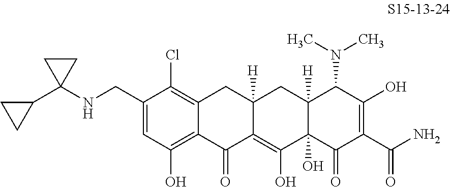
C12=C(Cl)C(CNC3(C4CC4)CC3)=CC(O)=C1C(=O)C1=C(O)C3(O)C([H])(CC1([H])C2)C(N(C)C)C(O)=C(C(N)=O)C3=O
